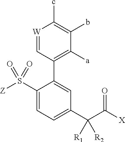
[W]1=CC(C2=CC(C(C([X])=O)([R2])[R1])=CC=C2S([Z])(=O)=O)=C([a])C(b)=C1c
